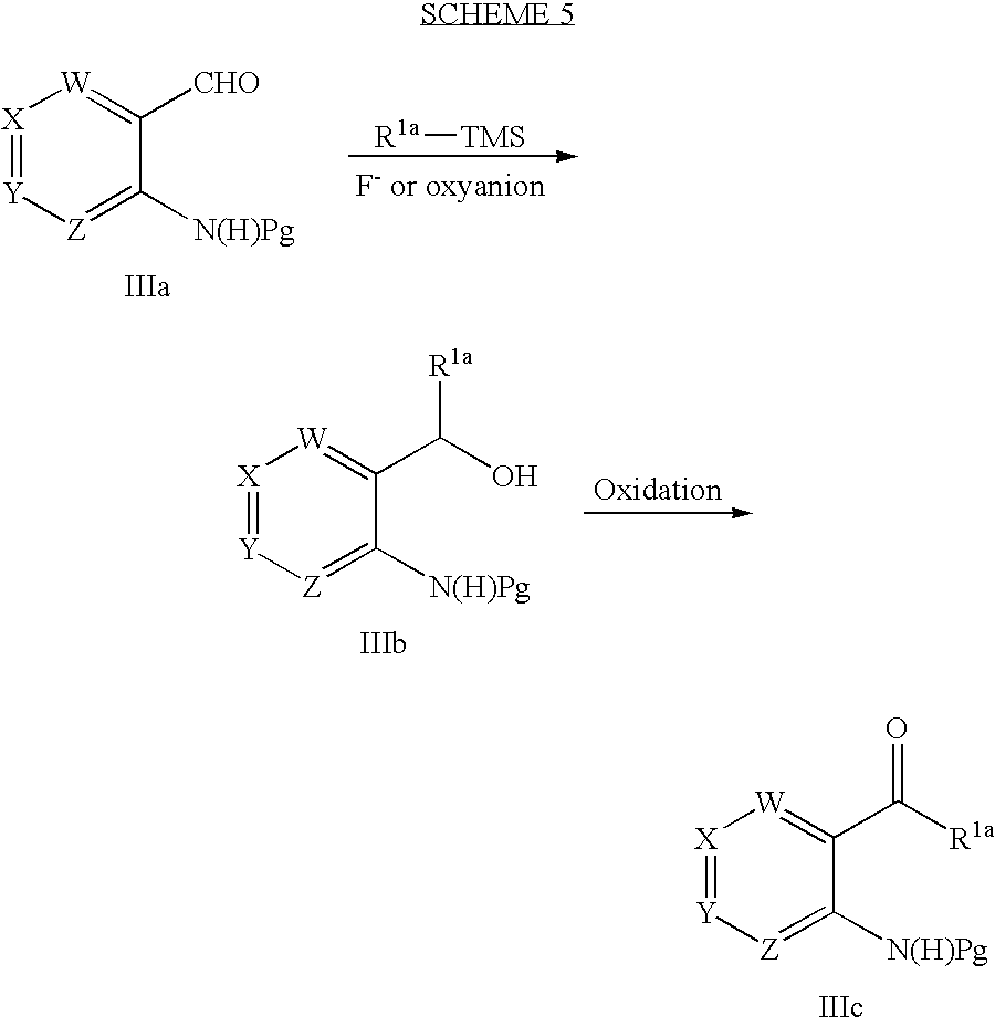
[R1a][TMS].[X]1=[Y][Z]=C([N(H)Pg])C([CHO])=[W]1.[X]1=[Y][Z]=C([N(H)Pg])C(C(O)[R1a])=[W]1.[X]1=[Y][Z]=C([N(H)Pg])C(C([R1a])=O)=[W]1
